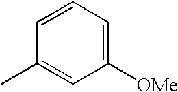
C1([OMe])=CC=CC(C)=C1
